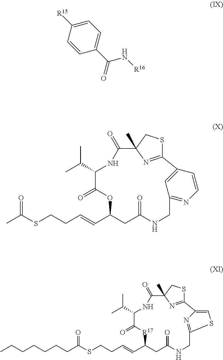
C1=C([R15])C=CC(C(=O)N[R16])=C1.C1=CC2=CC(=N1)CNC(=O)CC(C=CCCSC(C)=O)OC(=O)C(C(C)C)NC(=O)C1(C)N=C2SC1.C12=CSC(=N1)CNC(=O)CC(C=CCCSC(=O)CCCCCCC)[R17]C(=O)C(C(C)C)NC(=O)C1(C)N=C2SC1
